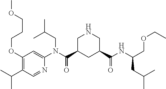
C1(OCCCOC)=C(C(C)C)C=NC(N(C(C2CC(C(NC(COCC)CC(C)C)=O)CNC2)=O)CC(C)C)=C1
